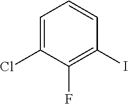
C1=C(Cl)C(F)=C(I)C=C1
